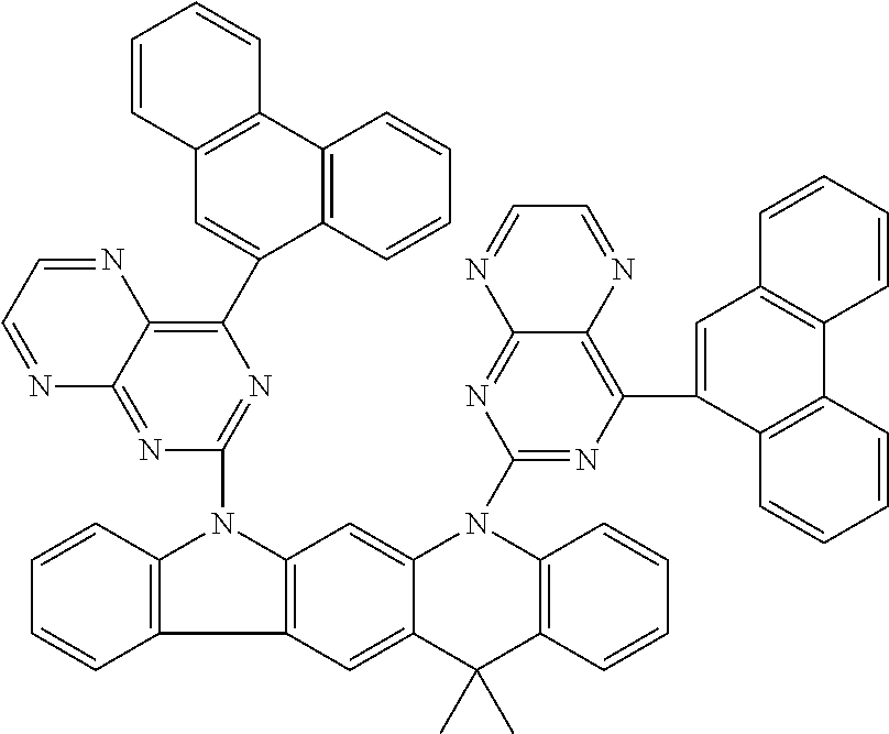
C12=C(C3=C(N1C1=NC(C4=CC5=C(C6=C4C=CC=C6)C=CC=C5)=C4C(=N1)N=CC=N4)C=C1C(=C3)C(C)(C)C3=C(N1C1=NC(C4=CC5=C(C6=C4C=CC=C6)C=CC=C5)=C4C(=N1)N=CC=N4)C=CC=C3)C=CC=C2
